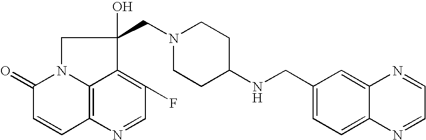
C12=C3N(C(=O)C=C1)CC(O)(CN1CCC(NCC4=CC=C5C(=C4)N=CC=N5)CC1)C3=C(F)C=N2
